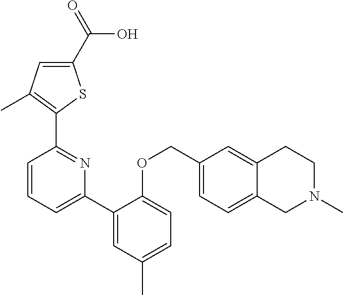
C1(C(=O)O)=CC(C)=C(C2=NC(C3=CC(C)=CC=C3OCC3=CC=C4C(=C3)CCN(C)C4)=CC=C2)S1
